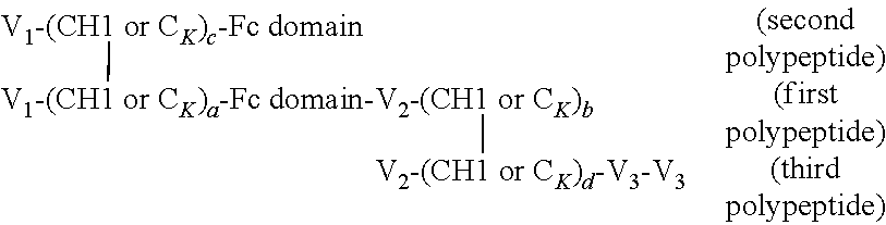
[V1-(CH1 or CK)a-Fc domain-V2-(CH1 or CK)b]([V1-(CH1 or CK)c-Fc domain])[V2-(CH1 or CK)d-V3-V3]
